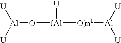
[U][Al]([U])O[(Al]([O)n1][Al]([U])[U])[U]
